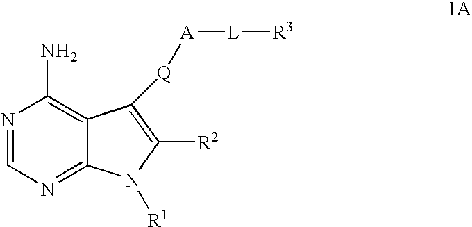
N1=CN=C2C(=C1N)C([Q][A][L][R3])=C([R2])N2[R1]
